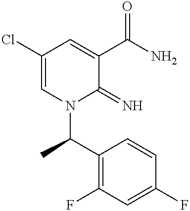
C1(Cl)=CN(C(C)C2=C(F)C=C(F)C=C2)C(=N)C(C(N)=O)=C1
